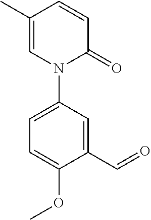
C1(C)=CN(C2=CC=C(OC)C(C=O)=C2)C(=O)C=C1
